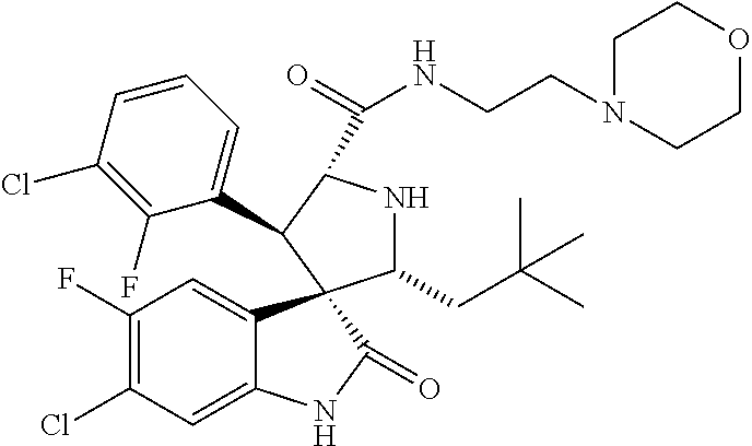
C1(F)=C(Cl)C=C2C(=C1)C1(C(=O)N2)C(CC(C)(C)C)NC(C(=O)NCCN2CCOCC2)C1C1=CC=CC(Cl)=C1F
